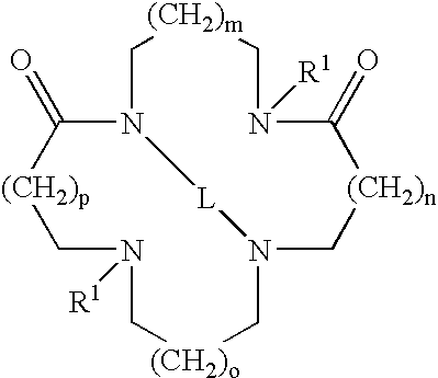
C1N2C(=O)[(CH2)p]CN([R1])C[(CH2)o]CN(C[(CH2)n]C(=O)N([R1])C[(CH2)m]1)[L]2
